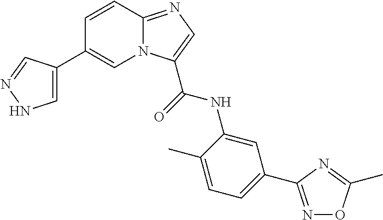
C1=CC2=NC=C(C(NC3=CC(C4=NOC(C)=N4)=CC=C3C)=O)N2C=C1C1=CNN=C1
